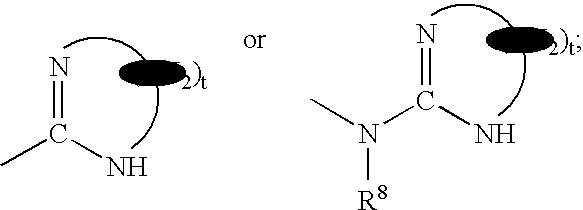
CC(=N)N.N(C(=N)N)(C)[R8]
